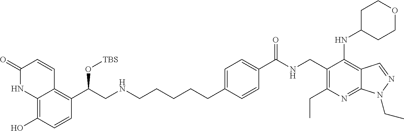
C12=C(O)C=CC(C(CNCCCCCC3=CC=C(C(NCC4=C(CC)N=C5C(=C4NC4CCOCC4)C=NN5CC)=O)C=C3)O[TBS])=C1C=CC(=O)N2
